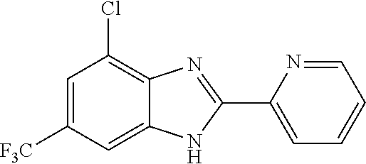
C1=C([F3C])C=C2C(=C1Cl)N=C(C1=CC=CC=N1)N2
